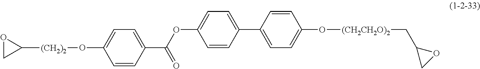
[(CH2)2](C1OC1)OC1=CC=C(C(OC2=CC=C(C3=CC=C(O[(CH2CH2O)2]CC4CO4)C=C3)C=C2)=O)C=C1
